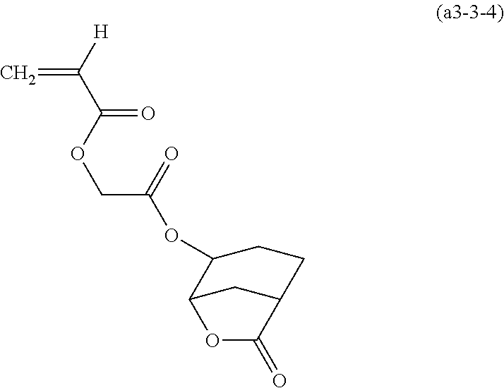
C(C([H])=C)(=O)OCC(=O)OC1C2CC(CC1)C(=O)O2
